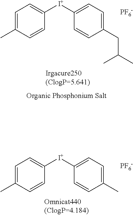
C1=C(C)C=CC([I+]C2=CC=C(CC(C)C)C=C2)=C1.[PF6-].C1=C(C)C=CC([I+]C2=CC=C(C)C=C2)=C1.[PF6-]
